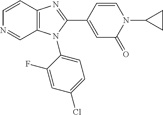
C12=C(N(C3=CC=C(Cl)C=C3F)C(C3=CC(=O)N(C4CC4)C=C3)=N1)C=NC=C2
